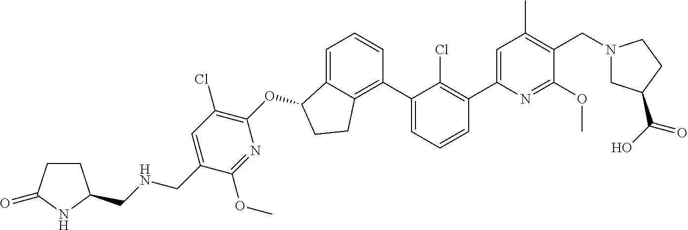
N1=C(OC)C(CN2CC(C(=O)O)CC2)=C(C)C=C1C1=C(Cl)C(C2=C3C(=CC=C2)C(OC2=C(Cl)C=C(CNCC4CCC(=O)N4)C(OC)=N2)CC3)=CC=C1
